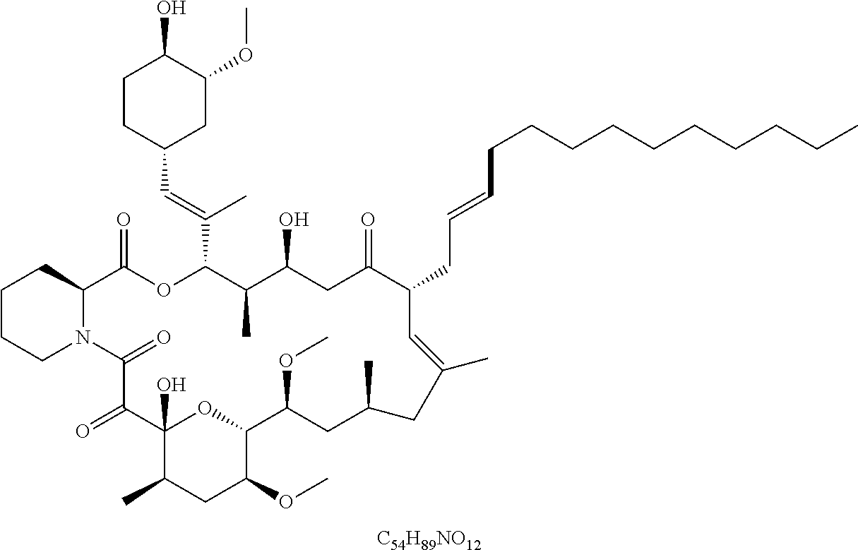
[C54H89NO12].C1CCN2C(C1)C(=O)OC(C(=CC1CC(OC)C(O)CC1)C)C(C)C(O)CC(=O)C(CC=CCCCCCCCCCC)C=C(C)CC(C)CC(OC)C1OC(O)(C(=O)C2=O)C(C)CC1OC
